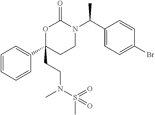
C1=CC=CC(C2(CCN(S(C)(=O)=O)C)CCN(C(C3=CC=C(Br)C=C3)C)C(=O)O2)=C1
